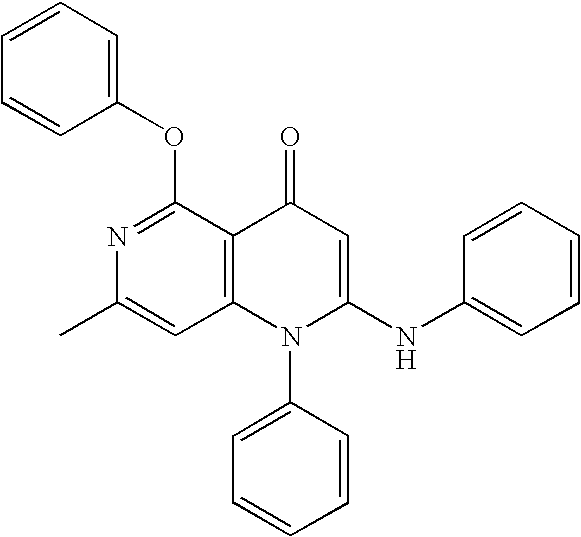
N1=C(OC2=CC=CC=C2)C2=C(C=C1C)N(C1=CC=CC=C1)C(NC1=CC=CC=C1)=CC2=O
